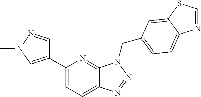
C12=CC=C(C3=CN(C)N=C3)N=C1N(CC1=CC=C3N=CSC3=C1)N=N2
